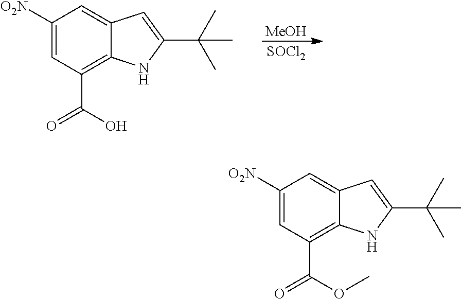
[MeOH].[SOCl2].C1([O2N])=CC(C(O)=O)=C2C(=C1)C=C(C(C)(C)C)N2.C1([O2N])=CC(C(OC)=O)=C2C(=C1)C=C(C(C)(C)C)N2
